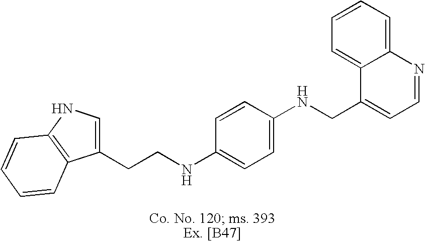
C1(CCNC2=CC=C(NCC3=CC=NC4=CC=CC=C34)C=C2)=CNC2=C1C=CC=C2
